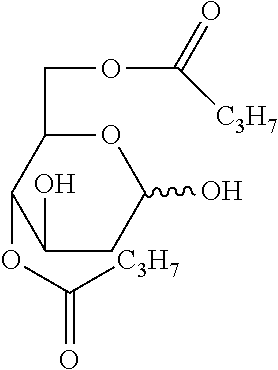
OC1C(OC([C3H7])=O)C(COC([C3H7])=O)OC(O)C1
